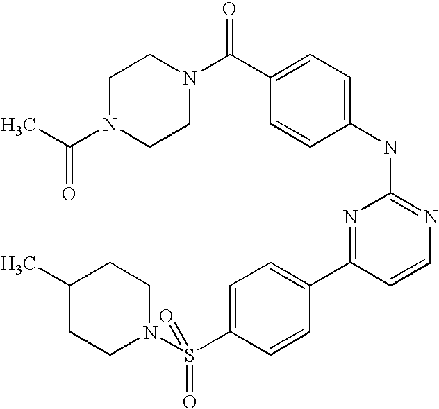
C1N(C(C)=O)CCN(C(C2=CC=C(NC3=NC=CC(C4=CC=C(S(N5CCC(C)CC5)(=O)=O)C=C4)=N3)C=C2)=O)C1
